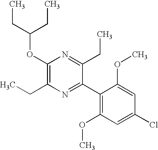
C1(OC(CC)CC)=C(CC)N=C(C2=C(OC)C=C(Cl)C=C2OC)C(CC)=N1
